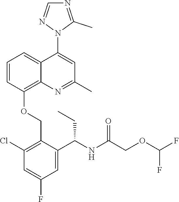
C1=CC(OCC2=C(Cl)C=C(F)C=C2C(NC(COC(F)F)=O)CC)=C2C(=C1)C(N1C(C)=NC=N1)=CC(C)=N2
